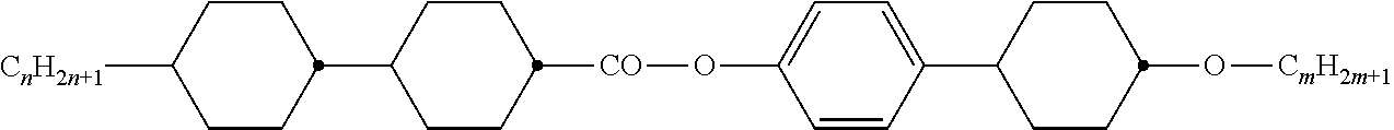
C1CC(C2CCC([CO]OC3=CC=C(C4CCC(O[CmH2m+1])CC4)C=C3)CC2)CCC1[CnH2n+1]
